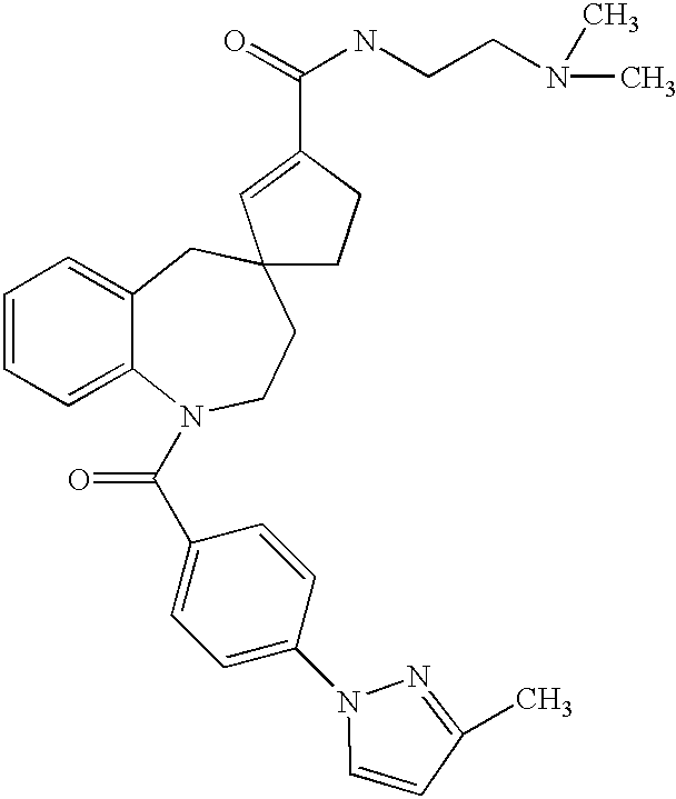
C1=CC=C2C(=C1)CC1(CCN2C(C2=CC=C(N3N=C(C)C=C3)C=C2)=O)CCC(C(=O)NCCN(C)C)=C1
